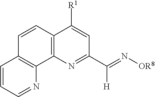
C1=CC=NC2=C1C=CC1=C2N=C(C(=N[OR8])[H])C=C1[R1]
